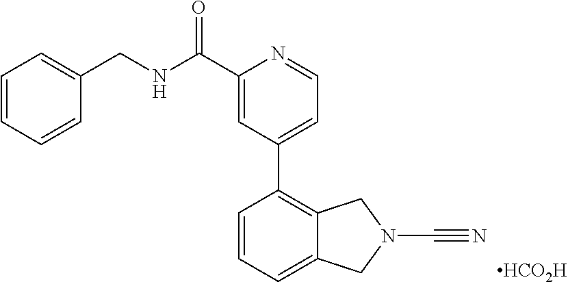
C1(C(NCC2=CC=CC=C2)=O)=CC(C2=C3C(=CC=C2)CN(C#N)C3)=CC=N1.[HCO2H]
